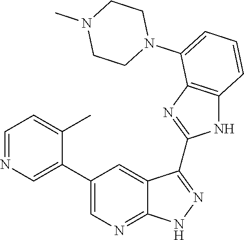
C1=NC=C(C2=CN=C3C(=C2)C(C2=NC4=C(N2)C=CC=C4N2CCN(C)CC2)=NN3)C(C)=C1
